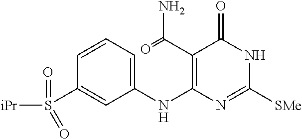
C1=CC=C(NC2=C(C(=O)N)C(=O)NC([SMe])=N2)C=C1S([iPr])(=O)=O
